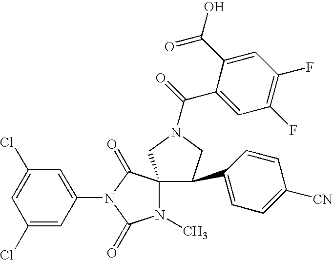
ClC1=CC(Cl)=CC(N2C(=O)C3(N(C)C2=O)C(C2=CC=C([CN])C=C2)CN(C(C2=CC(F)=C(F)C=C2C(O)=O)=O)C3)=C1
